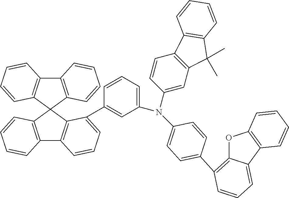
C12=C(C3(C4=C1C=CC=C4)C1=C(C4=C3C(C3=CC(N(C5=CC6=C(C=C5)C5=C(C6(C)C)C=CC=C5)C5=CC=C(C6=C7OC8=C(C7=CC=C6)C=CC=C8)C=C5)=CC=C3)=CC=C4)C=CC=C1)C=CC=C2
